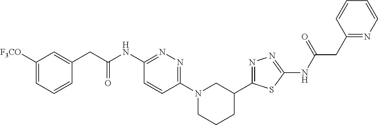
C1([F3CO])=CC=CC(CC(NC2=NN=C(N3CCCC(C4=NN=C(NC(CC5=NC=CC=C5)=O)S4)C3)C=C2)=O)=C1
